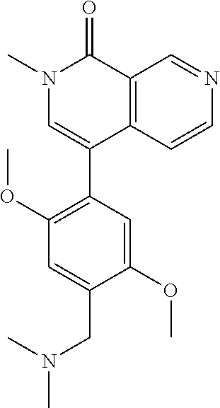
N1(C)C(=O)C2=C(C(C3=C(OC)C=C(CN(C)C)C(OC)=C3)=C1)C=CN=C2
